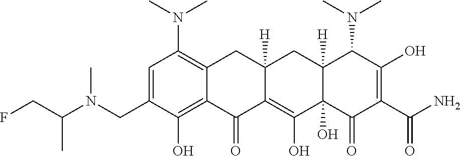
C1=C(CN(C(CF)C)C)C(O)=C2C(=C1N(C)C)CC1([H])C(=C(O)C3(O)C([H])(C1)C(N(C)C)C(O)=C(C(N)=O)C3=O)C2=O
